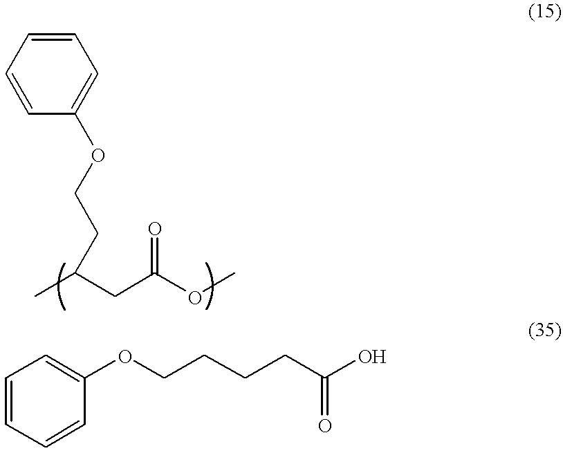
C1=CC=CC=C1OCCC(C)CC(OC)=O.C1=CC=CC(OCCCCC(O)=O)=C1
